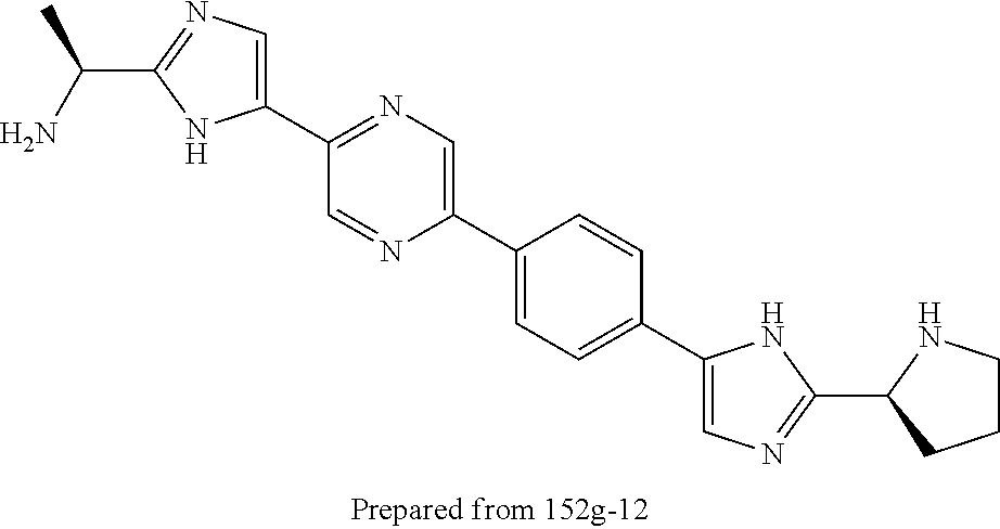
C1(C2=NC=C(C3=CC=C(C4=CN=C(C5CCCN5)N4)C=C3)N=C2)=CN=C(C(N)C)N1
